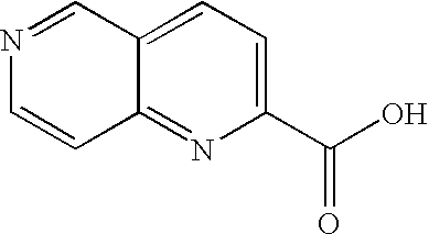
C1(C(=O)O)=CC=C2C(=N1)C=CN=C2
